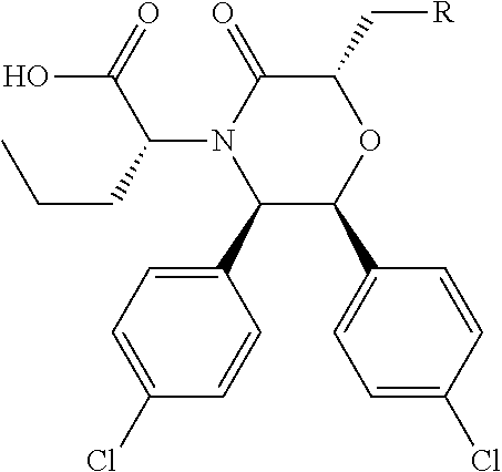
C1(C2=CC=C(Cl)C=C2)C(C2=CC=C(Cl)C=C2)OC(C[R])C(=O)N1C(C(=O)O)CCC
